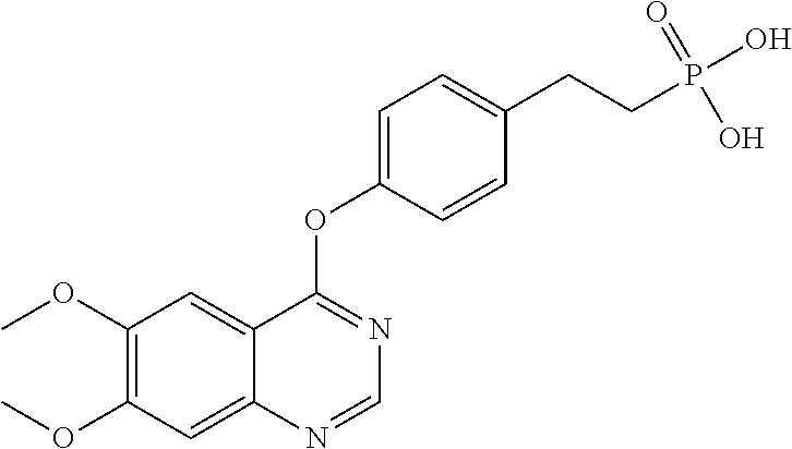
C1(OC)=C(OC)C=C2C(=C1)C(OC1=CC=C(CCP(O)(=O)O)C=C1)=NC=N2
